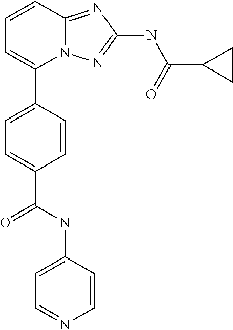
C1=CC2=NC(NC(=O)C3CC3)=NN2C(C2=CC=C(C(NC3=CC=NC=C3)=O)C=C2)=C1
